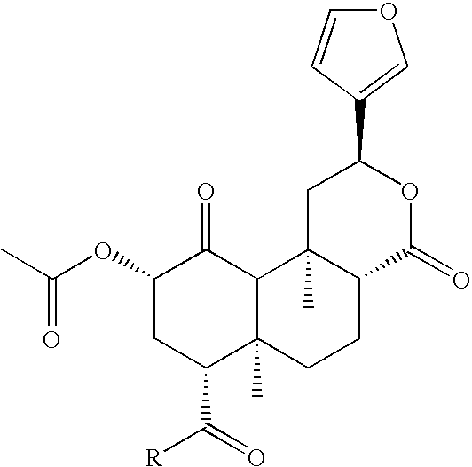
CC(OC1CC(C([R])=O)C2(C)C(C1=O)C1(C)C(CC2)C(=O)OC(C2=COC=C2)C1)=O
